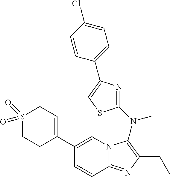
C1(C2=CCS(=O)(=O)CC2)=CN2C(=NC(CC)=C2N(C2=NC(C3=CC=C(Cl)C=C3)=CS2)C)C=C1
